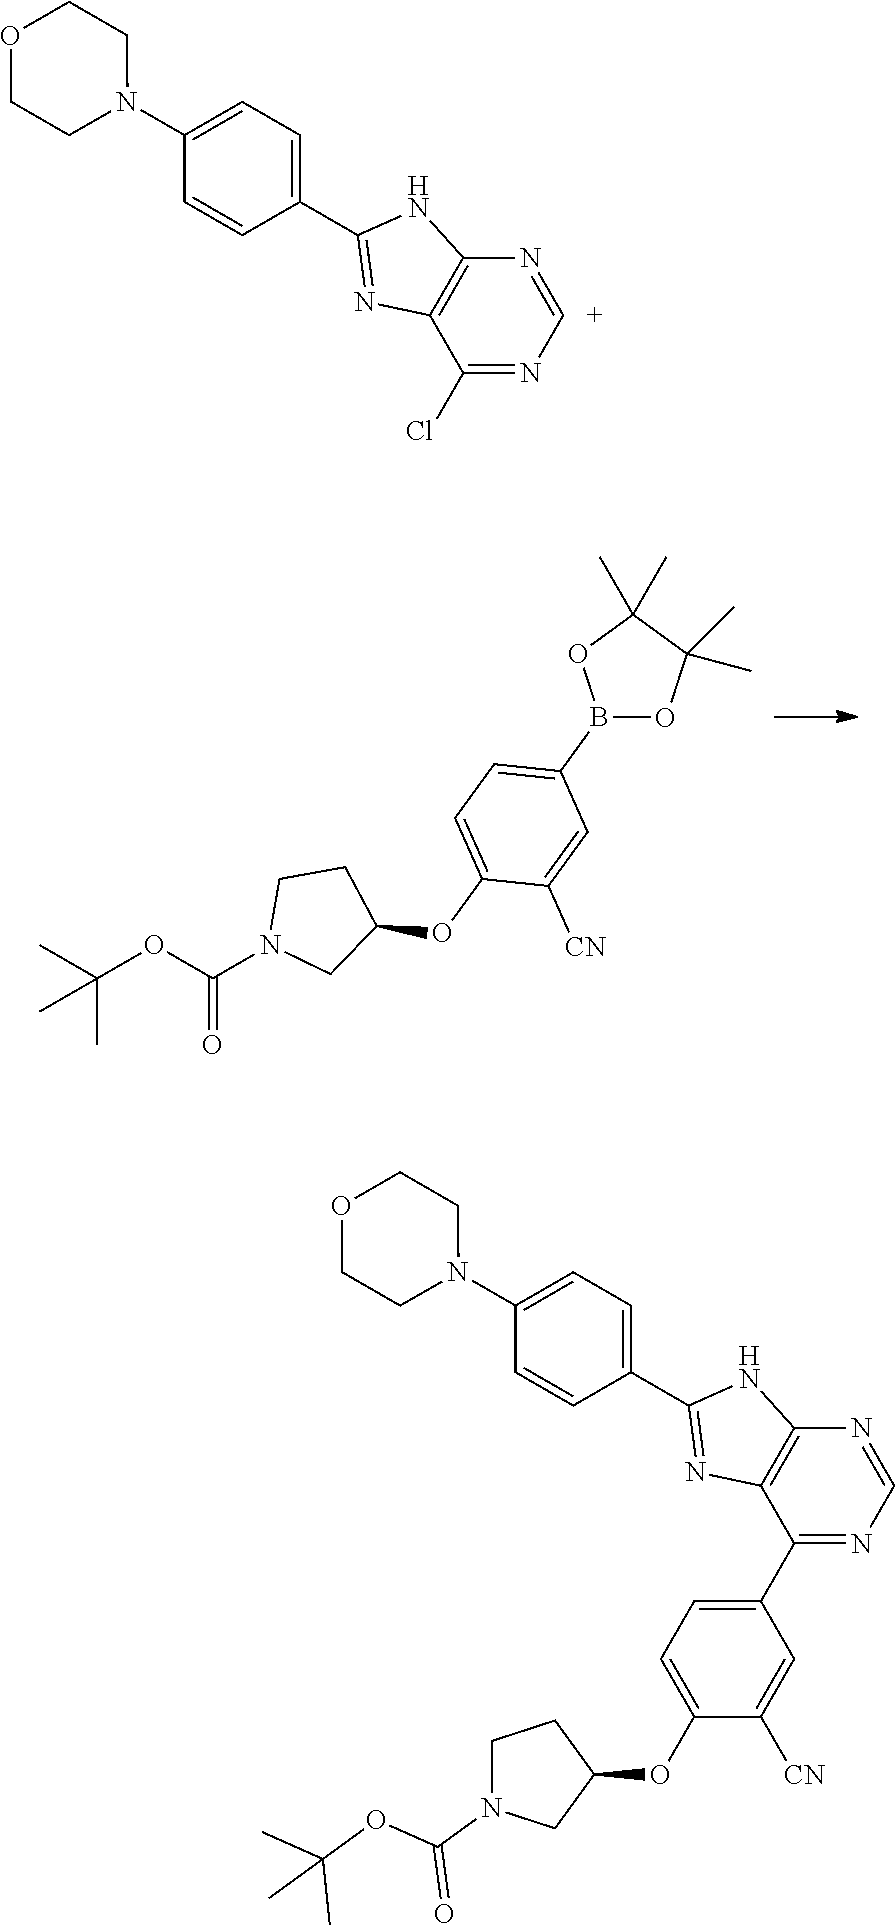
B1(C2=CC=C(OC3CCN(C(OC(C)(C)C)=O)C3)C([CN])=C2)OC(C)(C)C(C)(C)O1.N1=[C+]N=C(Cl)C2=C1NC(C1=CC=C(N3CCOCC3)C=C1)=N2.N1=CN=C(C2=CC=C(OC3CCN(C(OC(C)(C)C)=O)C3)C([CN])=C2)C2=C1NC(C1=CC=C(N3CCOCC3)C=C1)=N2
